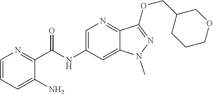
C(NC1=CN=C2C(=C1)N(C)N=C2OCC1CCCOC1)(C1=NC=CC=C1N)=O
